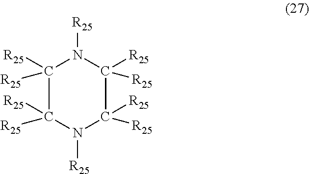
C1([R25])([R25])N([R25])C([R25])([R25])C([R25])([R25])N([R25])C1([R25])[R25]
